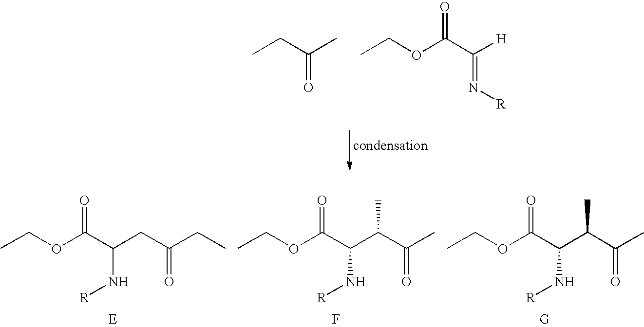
CCC(C)=O.CCOC(C([H])=N[R])=O.CCOC(C(CC(CC)=O)N[R])=O.CCOC(C(C(C(C)=O)C)N[R])=O.F.CCOC(C(C(C(C)=O)C)N[R])=O
